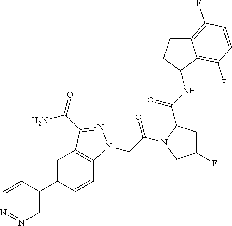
C1=C(C2=CC3=C(C=C2)N(CC(=O)N2C(C(NC4CCC5=C(F)C=CC(F)=C54)=O)CC(F)C2)N=C3C(N)=O)C=CN=N1
